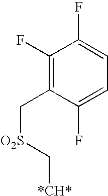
C1(F)=C(C[O2S]C[*CH*])C(F)=CC=C1F
